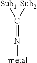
[metal]N=C([Sub1])[Sub2]
